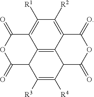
C1([R2])=C2C3=C4C(=C1[R1])C(=O)OC(=O)C4C([R3])=C([R4])C3C(=O)OC2=O
